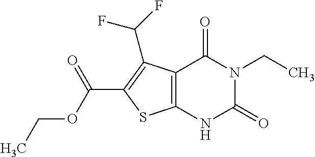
C12=C(NC(=O)N(CC)C1=O)SC(C(OCC)=O)=C2C(F)F
